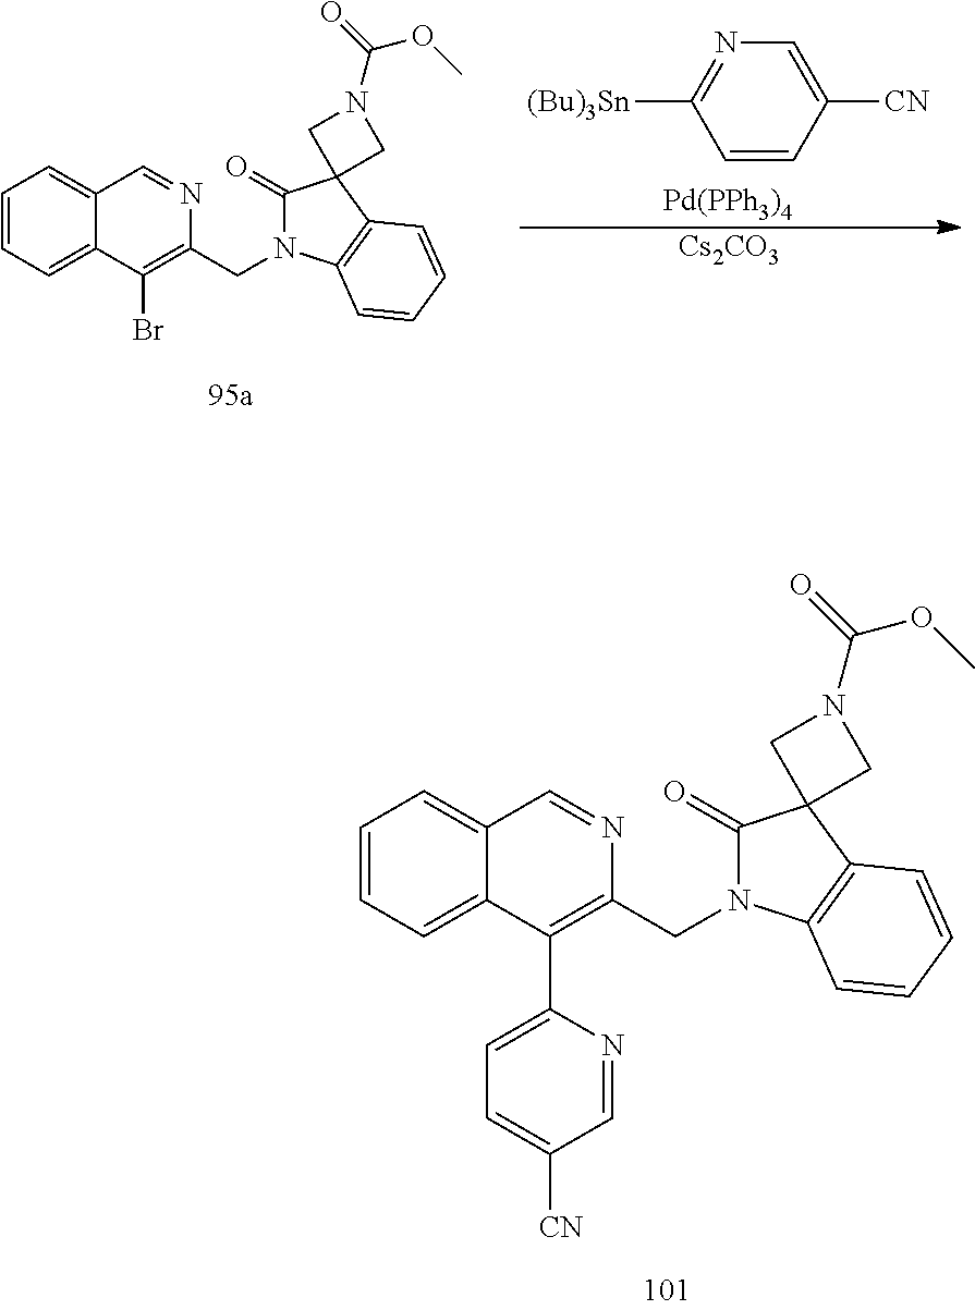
C1=CC=C2C(=C1)C=NC(CN1C(=O)C3(C4=C1C=CC=C4)CN(C(=O)OC)C3)=C2Br.C1=CC([CN])=CN=C1[(Bu)3Sn].[Pd(PPh3)4].[Cs2CO3].C1=CC=C2C(=C1)C=NC(CN1C(=O)C3(C4=C1C=CC=C4)CN(C(OC)=O)C3)=C2C1=CC=C([CN])C=N1
